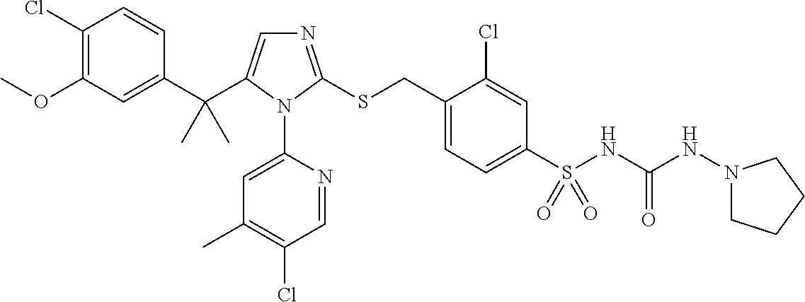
C1(Cl)=C(OC)C=C(C(C)(C)C2=CN=C(SCC3=CC=C(S(=O)(NC(NN4CCCC4)=O)=O)C=C3Cl)N2C2=CC(C)=C(Cl)C=N2)C=C1
